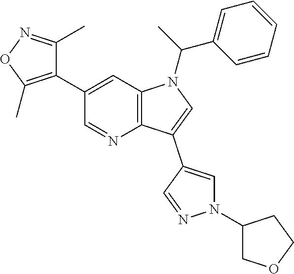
C12=C(C=C(C3=C(C)ON=C3C)C=N1)N(C(C1=CC=CC=C1)C)C=C2C1=CN(C2COCC2)N=C1
